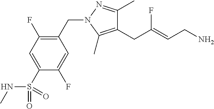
C1(CC(=CCN)F)=C(C)N(CC2=C(F)C=C(S(NC)(=O)=O)C(F)=C2)N=C1C
